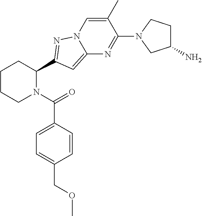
C1CCN(C(=O)C2=CC=C(COC)C=C2)C(C2=NN3C(=C2)N=C(N2CC(N)CC2)C(C)=C3)C1
